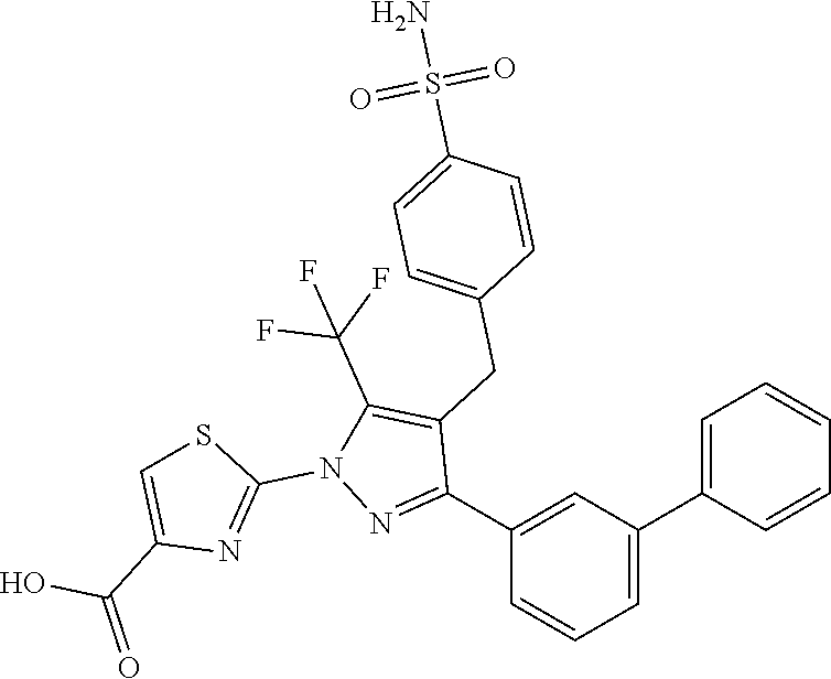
C1(C2=CC=CC=C2)=CC=CC(C2=NN(C3=NC(C(=O)O)=CS3)C(C(F)(F)F)=C2CC2=CC=C(S(N)(=O)=O)C=C2)=C1
